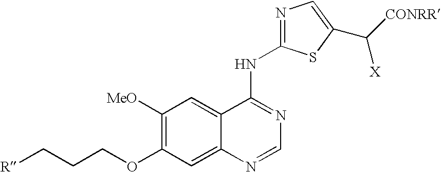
C1([MeO])=C(OCCC[R])C=C2C(=C1)C(NC1=NC=C(C([CONRR])[X])S1)=NC=N2
